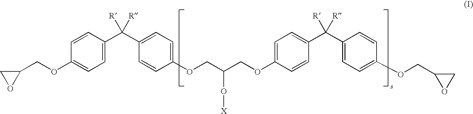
C1(COC2=CC=C(C(C3=CC=C(OCC(COC4=CC=C(C([R])(C5=CC=C(OCC6CO6)C=C5)[R])C=C4)O[X])C=C3)([R])[R])C=C2)CO1
